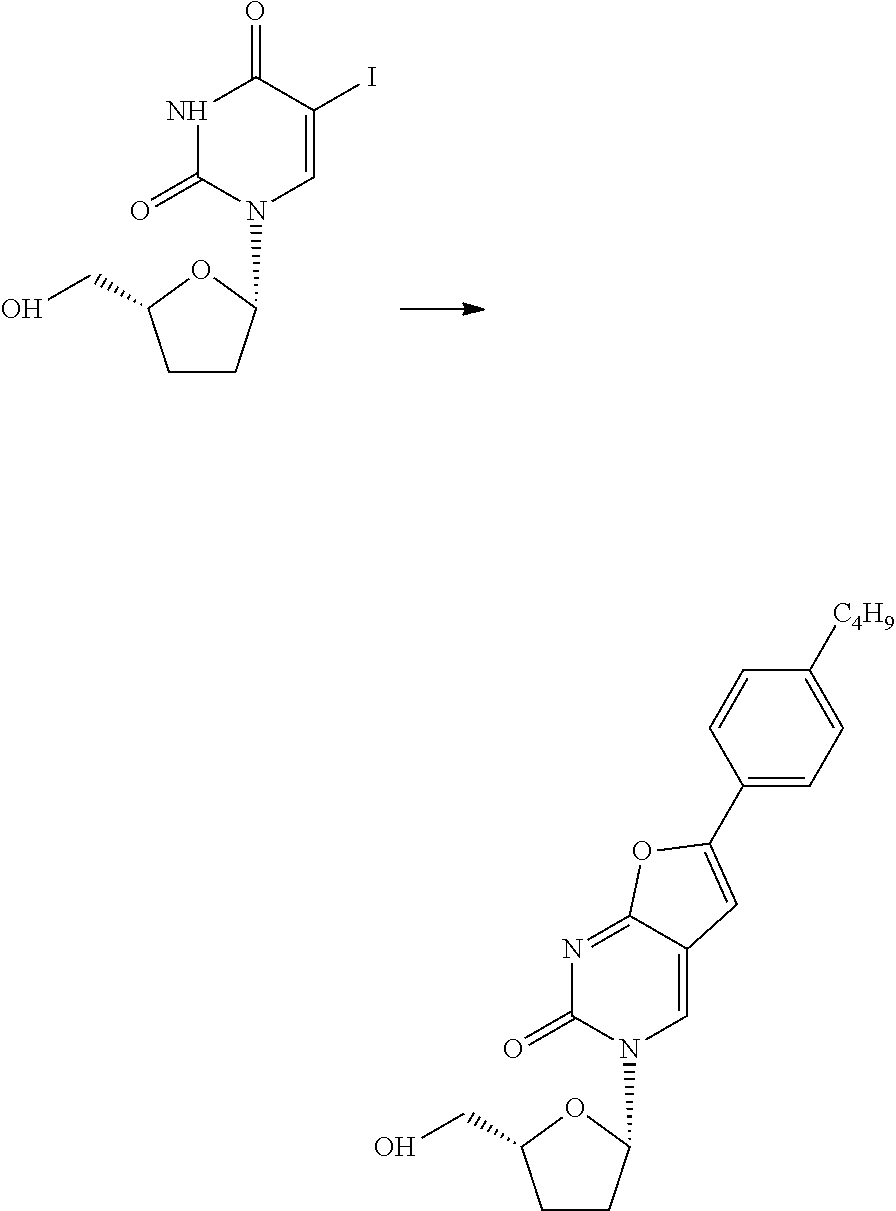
C1CC(N2C=C(I)C(=O)NC2=O)OC1CO.C1CC(N2C=C3C(=NC2=O)OC(C2=CC=C([C4H9])C=C2)=C3)OC1CO
